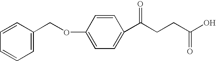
C1=CC(COC2=CC=C(C(CCC(=O)O)=O)C=C2)=CC=C1
